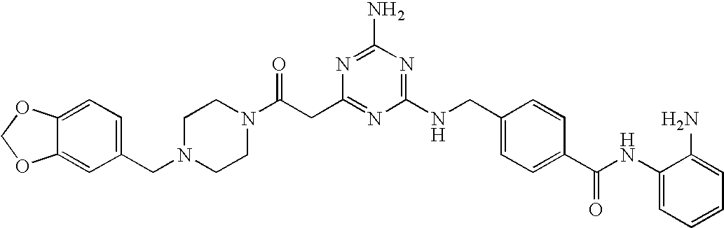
C1(NCC2=CC=C(C(NC3=CC=CC=C3N)=O)C=C2)=NC(N)=NC(CC(N2CCN(CC3=CC=C4C(=C3)OCO4)CC2)=O)=N1
